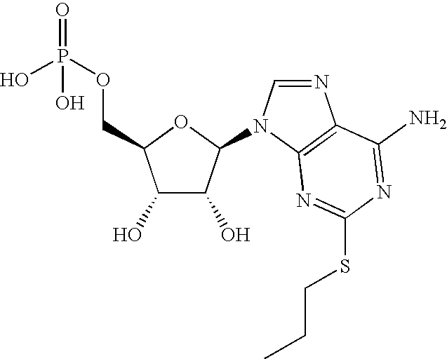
C1(O)C(O)C(N2C=NC3=C2N=C(SCCC)N=C3N)OC1COP(=O)(O)O
